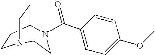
C1CC2CCN1CCN2C(C1=CC=C(OC)C=C1)=O
